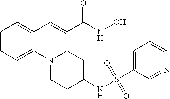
C1=CC=C(N2CCC(NS(C3=CC=CN=C3)(=O)=O)CC2)C(C=CC(NO)=O)=C1
